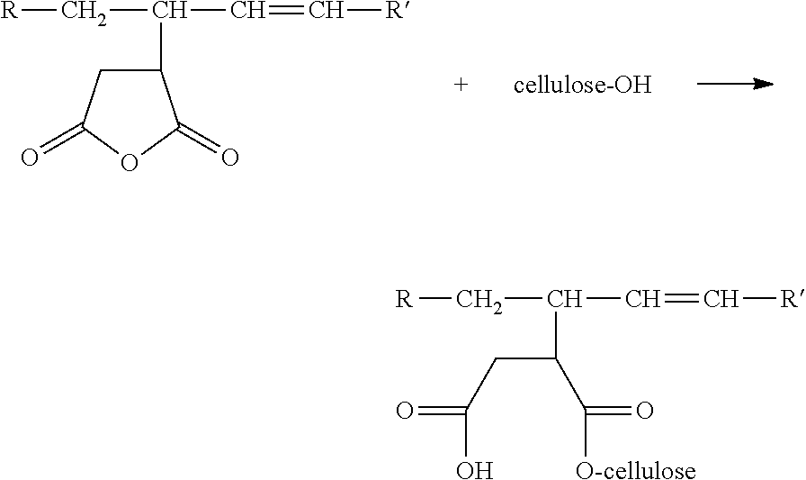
C1(C(C[R])C=C[R])CC(=O)OC1=O.C(CC(O)=O)(C(C[R])C=C[R])C([O-cellulose])=O
